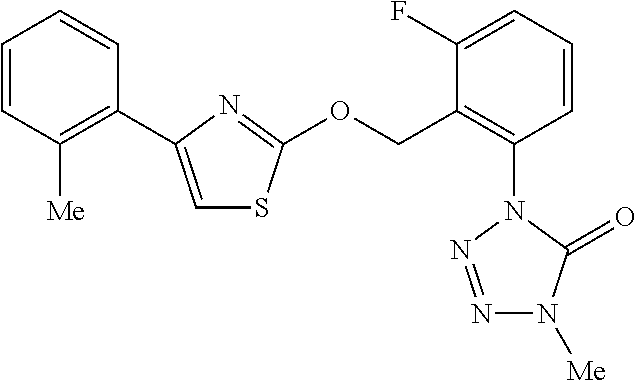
C1=CC([Me])=C(C2=CSC(OCC3=C(N4N=NN([Me])C4=O)C=CC=C3F)=N2)C=C1
